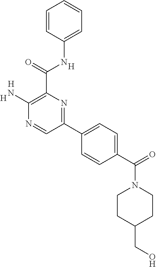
[H].C1(N)=C(C(NC2=CC=CC=C2)=O)N=C(C2=CC=C(C(N3CCC(CO)CC3)=O)C=C2)C=N1.[H].[H]
